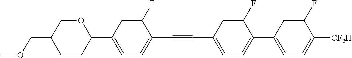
COCC1CCC(C2=CC=C(C#CC3=CC=C(C4=CC=C([CF2H])C(F)=C4)C(F)=C3)C(F)=C2)OC1
